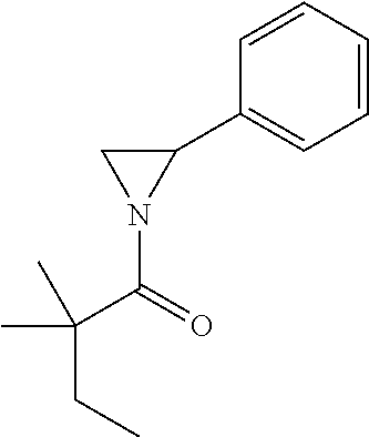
C1=CC=CC(C2CN2C(=O)C(CC)(C)C)=C1
